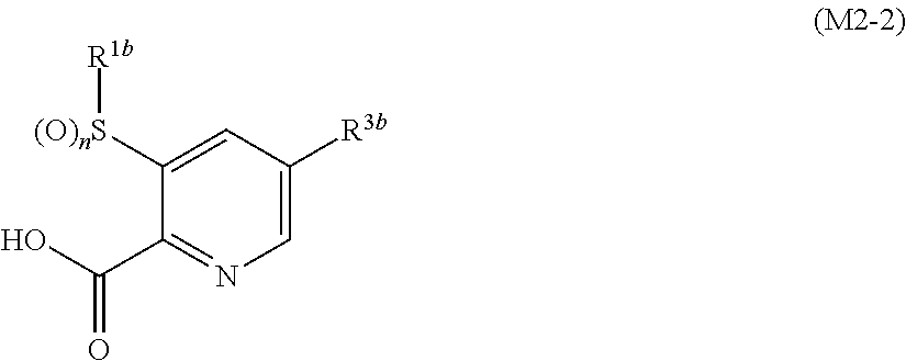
C1=C([R3b])C=C([(O)nS][R1b])C(C(O)=O)=N1
